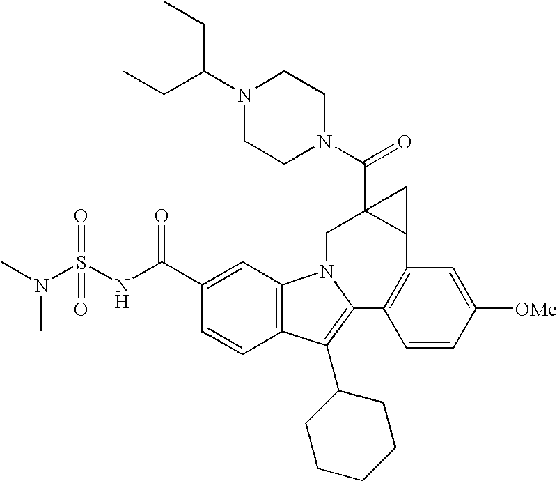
C1(C(NS(N(C)C)(=O)=O)=O)=CC2=C(C=C1)C(C1CCCCC1)=C1N2CC2(C(=O)N3CCN(C(CC)CC)CC3)C(C3=C1C=CC([OMe])=C3)C2
